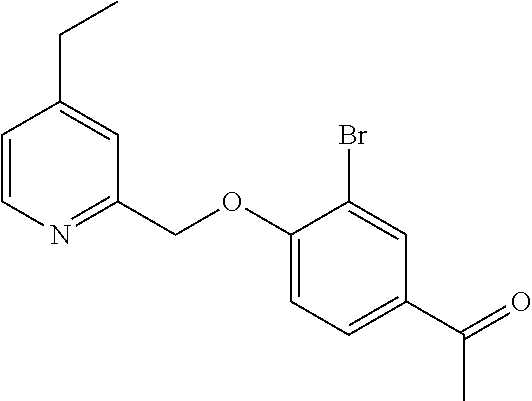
C1=CN=C(COC2=CC=C(C(=O)C)C=C2Br)C=C1CC
